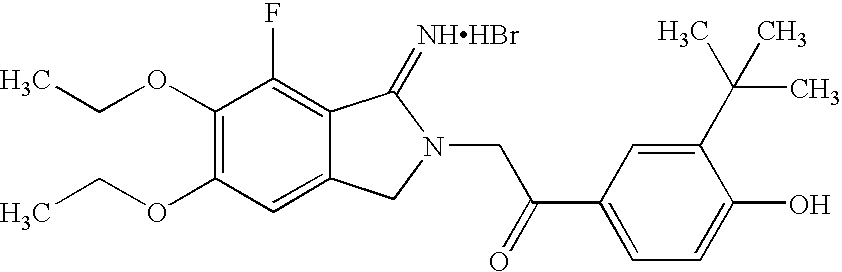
O(C1=C(OCC)C=C2C(=C1F)C(=[NHHBr])N(CC(C1=CC=C(O)C(C(C)(C)C)=C1)=O)C2)CC
